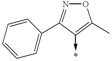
O1N=C(C2=CC=CC=C2)C(->*)=C1C
